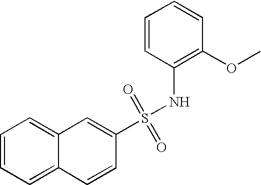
C1=CC(NS(=O)(=O)C2=CC3=CC=CC=C3C=C2)=C(OC)C=C1
